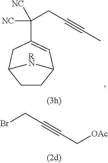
C1(C(CC#CC)([NC])[NC])=CC2CCC(C1)[RN]2.BrCC#CC[OAc]
